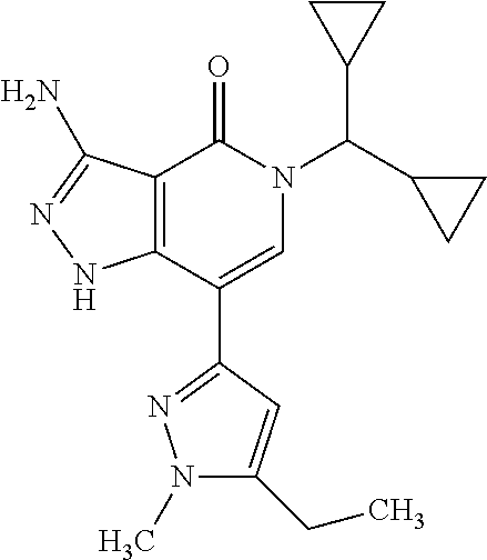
C12=C(C(C3=NN(C)C(CC)=C3)=CN(C(C3CC3)C3CC3)C1=O)NN=C2N
